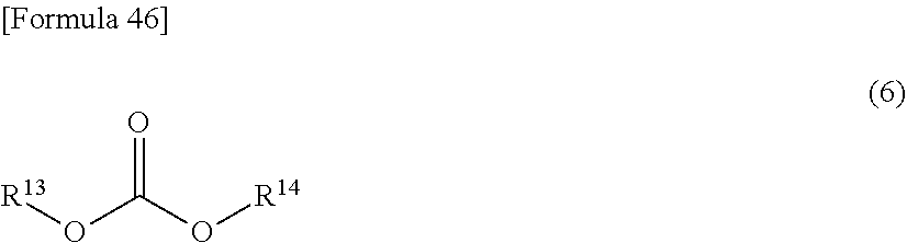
[R13]OC(O[R14])=O
